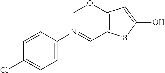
C1=CC(N=CC2=C(OC)C=C(O)S2)=CC=C1Cl
